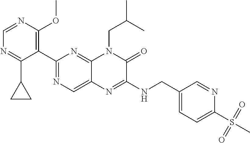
C1=NC(OC)=C(C2=NC=C3C(=N2)N(CC(C)C)C(=O)C(NCC2=CC=C(S(C)(=O)=O)N=C2)=N3)C(C2CC2)=N1
